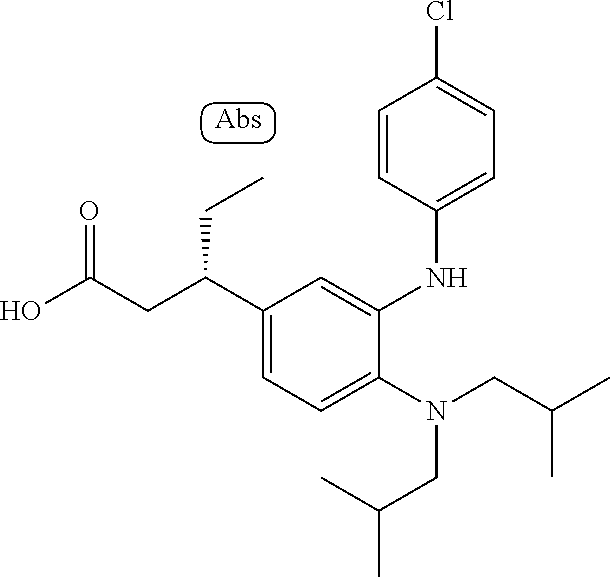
C1(C(CC(O)=O)CC)=CC=C(N(CC(C)C)CC(C)C)C(NC2=CC=C(Cl)C=C2)=C1
